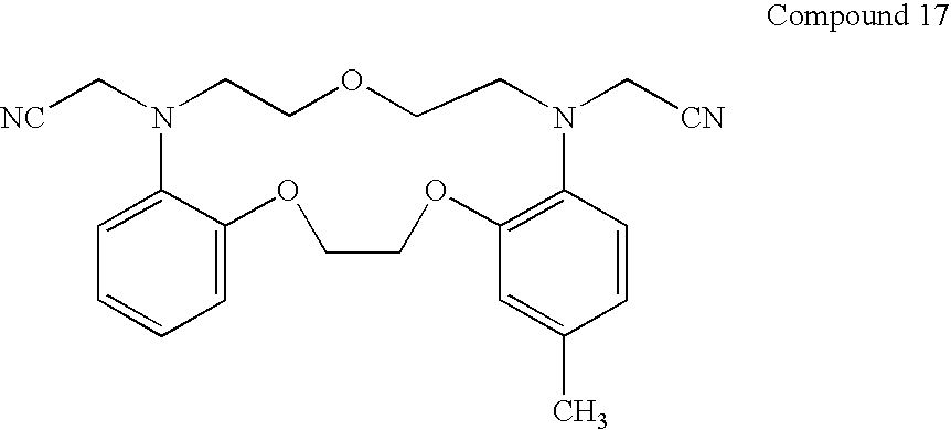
C1=CC=C2C(=C1)N(C[NC])CCOCCN(C[CN])C1=C(OCCO2)C=C(C)C=C1
